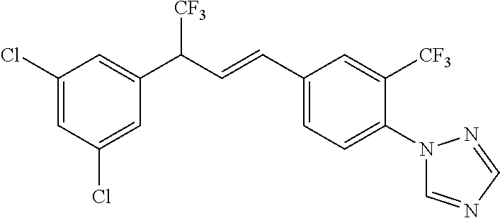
C1(Cl)=CC(C(C=CC2=CC=C(N3C=NC=N3)C([CF3])=C2)[CF3])=CC(Cl)=C1
